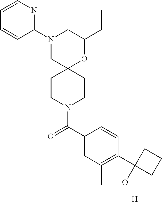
C1(CC)OC2(CN(C3=NC=CC=C3)C1)CCN(C(C1=CC(C)=C(C3(O)CCC3)C=C1)=O)CC2.[H]
